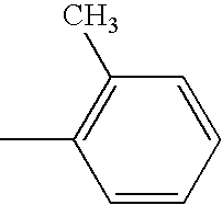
CC1=C(C)C=CC=C1
